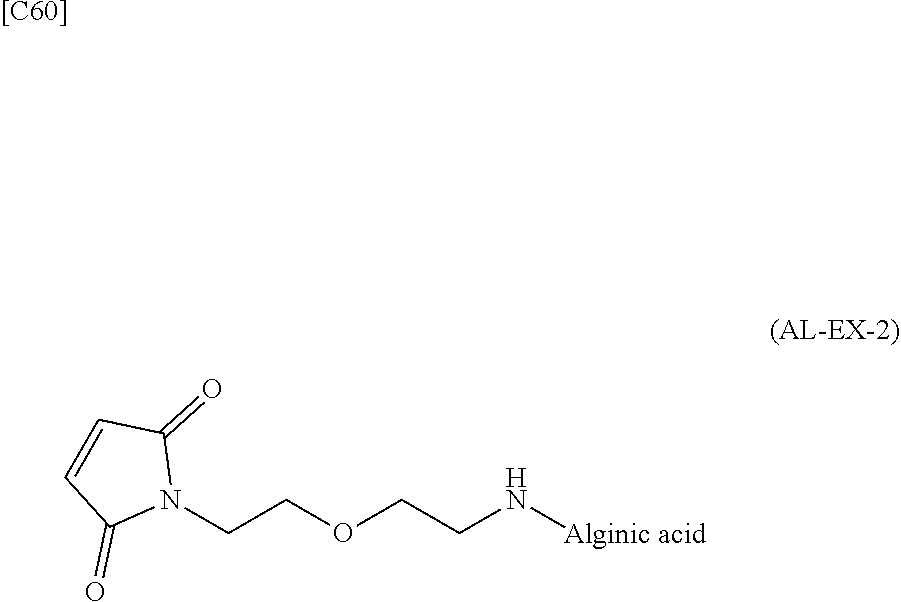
N1(CCOCCN[Alginic acid])C(=O)C=CC1=O.[[C60]]
